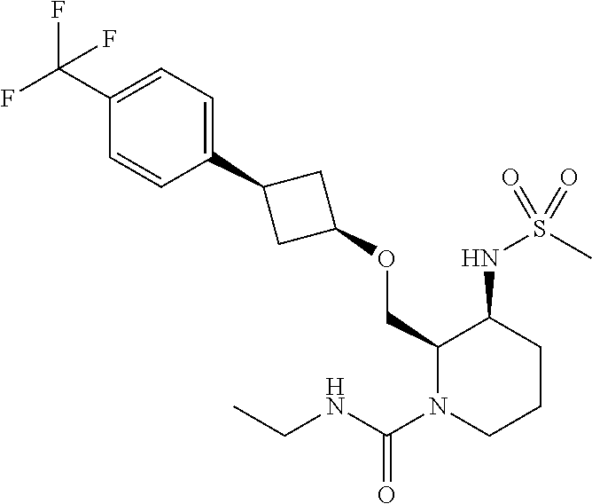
C1(OCC2N(C(NCC)=O)CCCC2NS(=O)(C)=O)CC(C2=CC=C(C(F)(F)F)C=C2)C1
